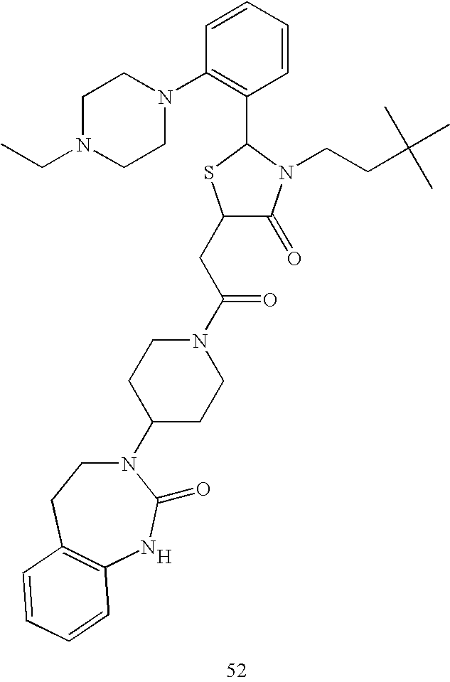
C1(CC(N2CCC(N3CCC4=C(NC3=O)C=CC=C4)CC2)=O)C(=O)N(CCC(C)(C)C)C(C2=C(N3CCN(CC)CC3)C=CC=C2)S1.[H]
